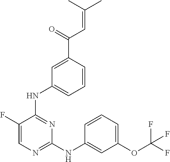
N(C1=NC=C(F)C(NC2=CC=CC(C(C=C(C)C)=O)=C2)=N1)C1=CC(OC(F)(F)F)=CC=C1
